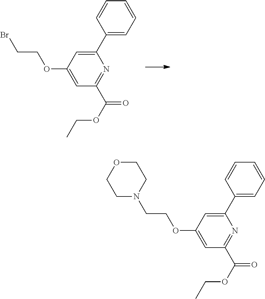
C1(C2=CC=CC=C2)=CC(OCCBr)=CC(C(OCC)=O)=N1.C1(C2=CC=CC=C2)=CC(OCCN2CCOCC2)=CC(C(OCC)=O)=N1
